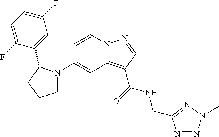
C1N(C2=CC3=C(C(NCC4=NN(C)N=N4)=O)C=NN3C=C2)C(C2=CC(F)=CC=C2F)CC1
